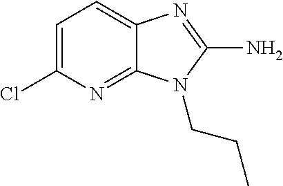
C1=C(Cl)N=C2C(=C1)N=C(N)N2CCC
